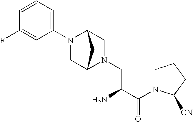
C1(N2CC3N(CC(C(N4C([CN])CCC4)=O)N)CC2C3)=CC=CC(F)=C1
